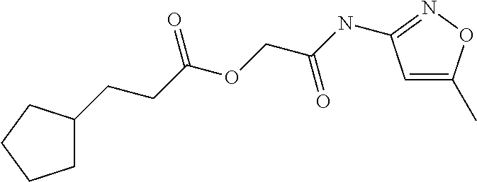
N(C(COC(CCC1CCCC1)=O)=O)C1=NOC(C)=C1
